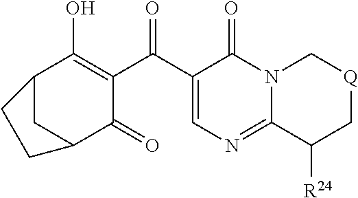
C1(O)=C(C(=O)C2=CN=C3N(C2=O)C[Q]CC3[R24])C(=O)C2CC1CC2
